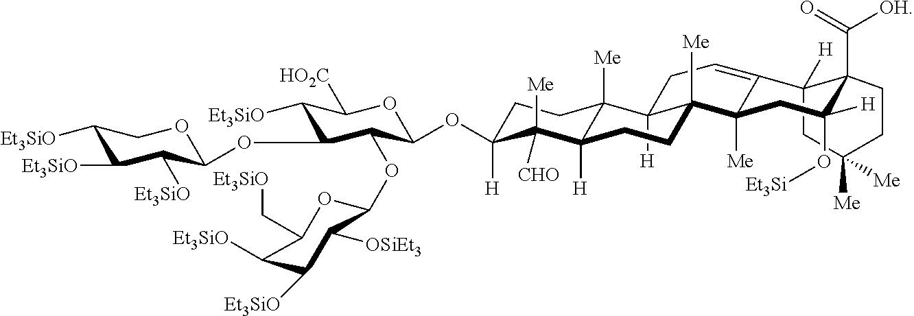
C12([H])CC([Me])([Me])CCC1(C([OH])=O)C([H])(O[Et3Si])CC1([Me])C3([Me])C([H])(C4([Me])CCC(OC5C(OC6C([OSiEt3])C([Et3SiO])C([Et3SiO])C(C[Et3SiO])O6)C(OC6C([Et3SiO])C([Et3SiO])C([Et3SiO])CO6)C([Et3SiO])C([HO2C])O5)([H])C([CHO])([Me])C4([H])CC3)CC=C21
